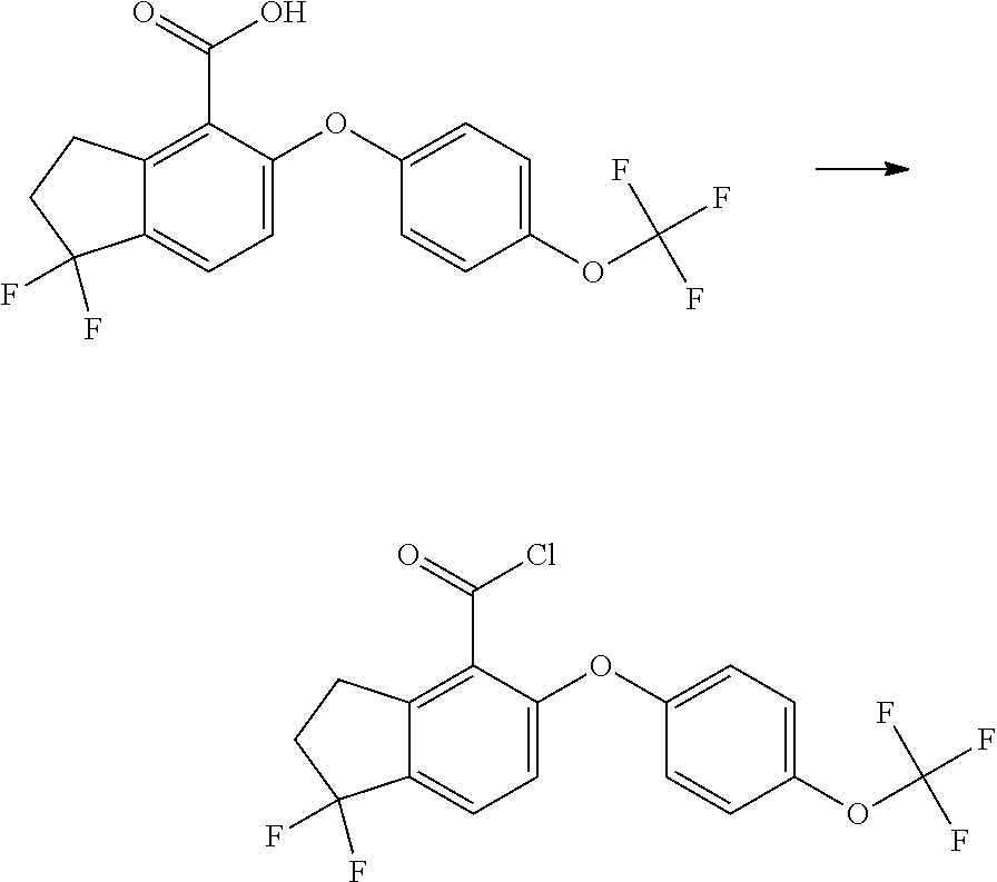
C12=C(C(=O)O)C(OC3=CC=C(OC(F)(F)F)C=C3)=CC=C1C(F)(F)CC2.C12=C(C(=O)Cl)C(OC3=CC=C(OC(F)(F)F)C=C3)=CC=C1C(F)(F)CC2
